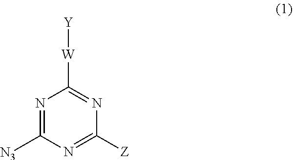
N1=C([N3])N=C([Z])N=C1[W][Y]
